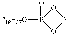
O1P(=O)([C18H37O])O[Zn]1
